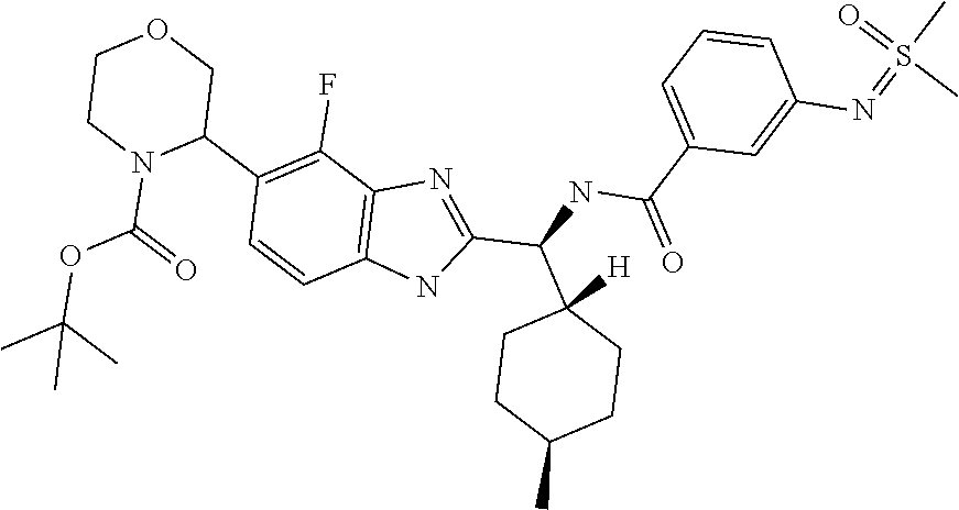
C1CN(C(=O)OC(C)(C)C)C(C2=C(F)C3=C(C=C2)NC(C(C2([H])CCC(C)CC2)NC(C2=CC=CC(N=S(C)(=O)C)=C2)=O)=N3)CO1
